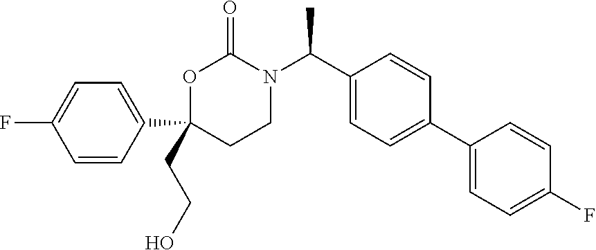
C1(C2=CC=C(F)C=C2)(CCO)CCN(C(C2=CC=C(C3=CC=C(F)C=C3)C=C2)C)C(=O)O1
